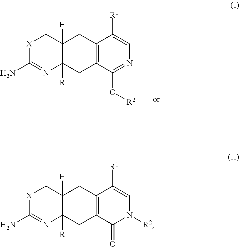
C12=C(C(O[R2])=NC=C1[R1])CC1([R])C([H])(C2)C[X]C(N)=N1.C12=C(C(=O)N([R2])C=C1[R1])CC1([R])C([H])(C2)C[X]C(N)=N1
